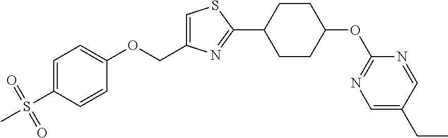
C1=C(S(C)(=O)=O)C=CC(OCC2=CSC(C3CCC(OC4=NC=C(CC)C=N4)CC3)=N2)=C1
